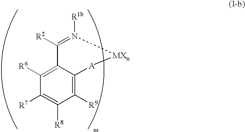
N1([R1b])=C([R2])C2=C([R6])C([R7])=C([R8])C([R9])=C2[A][MXn]1
